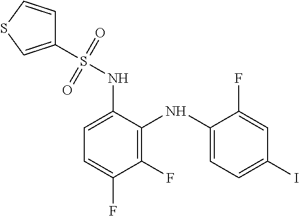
C1=C(NS(=O)(=O)C2=CSC=C2)C(NC2=CC=C(I)C=C2F)=C(F)C(F)=C1
